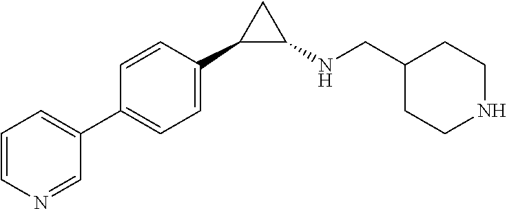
C1=CC(C2=CC=CN=C2)=CC=C1C1C(NCC2CCNCC2)C1
